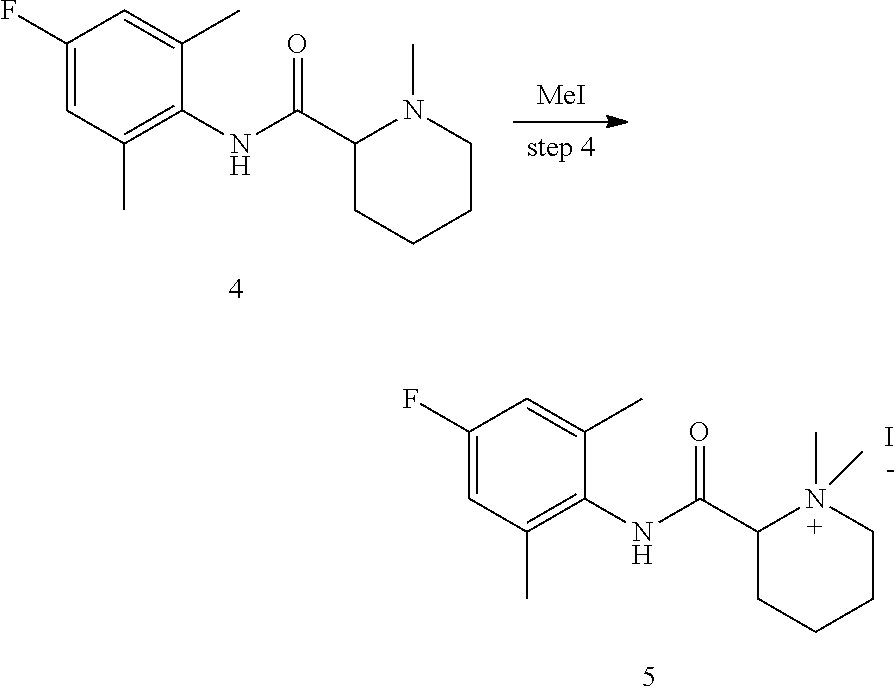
C1(F)=CC(C)=C(NC(C2N(C)(C)CCCC2)=O)C(C)=C1.I.C1(F)=CC(C)=C(NC(C2N(C)CCCC2)=O)C(C)=C1.[MeI]
